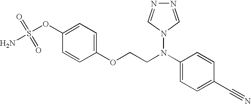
C1(OS(N)(=O)=O)=CC=C(OCCN(C2=CC=C(C#N)C=C2)N2C=NN=C2)C=C1
